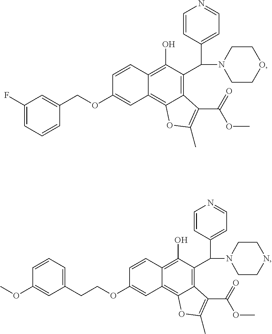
C1=CC2=C(O)C(C(C3=CC=NC=C3)N3CCOCC3)=C3C(=C2C=C1OCC1=CC(F)=CC=C1)OC(C)=C3C(=O)OC.C1=CC2=C(O)C(C(C3=CC=NC=C3)N3CCNCC3)=C3C(=C2C=C1OCCC1=CC=CC(OC)=C1)OC(C)=C3C(=O)OC
